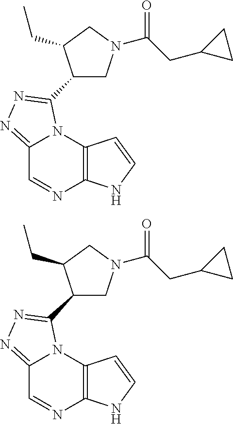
C12=C(N3C(=NN=C3C3CN(C(CC4CC4)=O)CC3CC)C=N1)C=CN2.C12=C(N3C(=NN=C3C3CN(C(CC4CC4)=O)CC3CC)C=N1)C=CN2
